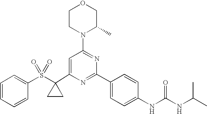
C1(C2(S(C3=CC=CC=C3)(=O)=O)CC2)=CC(N2C(C)COCC2)=NC(C2=CC=C(NC(=O)NC(C)C)C=C2)=N1
